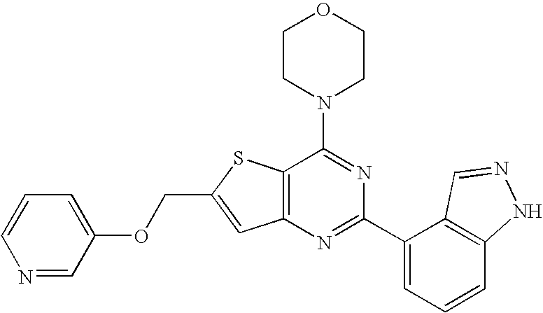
C1CN(C2=NC(C3=CC=CC4=C3C=NN4)=NC3=C2SC(COC2=CC=CN=C2)=C3)CCO1
